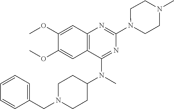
C12=C(C(N(C3CCN(CC4=CC=CC=C4)CC3)C)=NC(N3CCN(C)CC3)=N1)C=C(OC)C(OC)=C2
